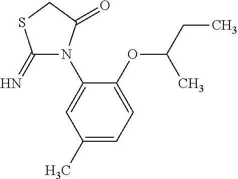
C1(=N)N(C2=CC(C)=CC=C2OC(CC)C)C(=O)CS1
